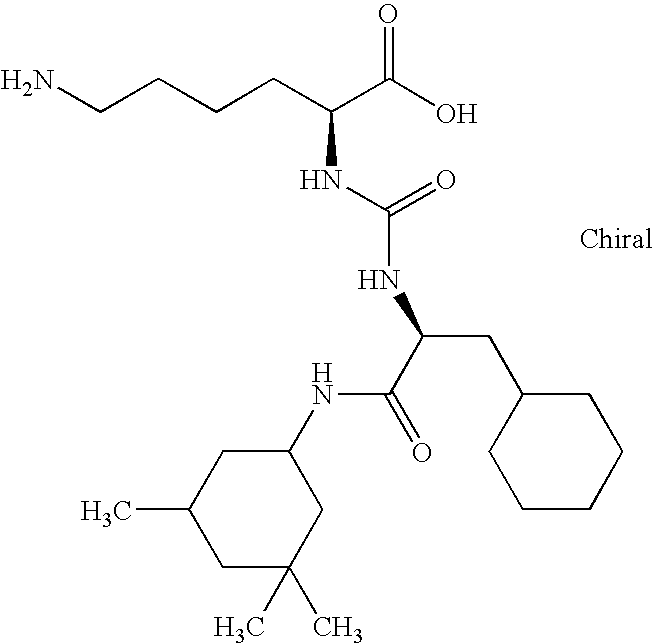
NCCCCC(C(O)=O)NC(NC(CC1CCCCC1)C(=O)NC1CC(C)CC(C)(C)C1)=O
